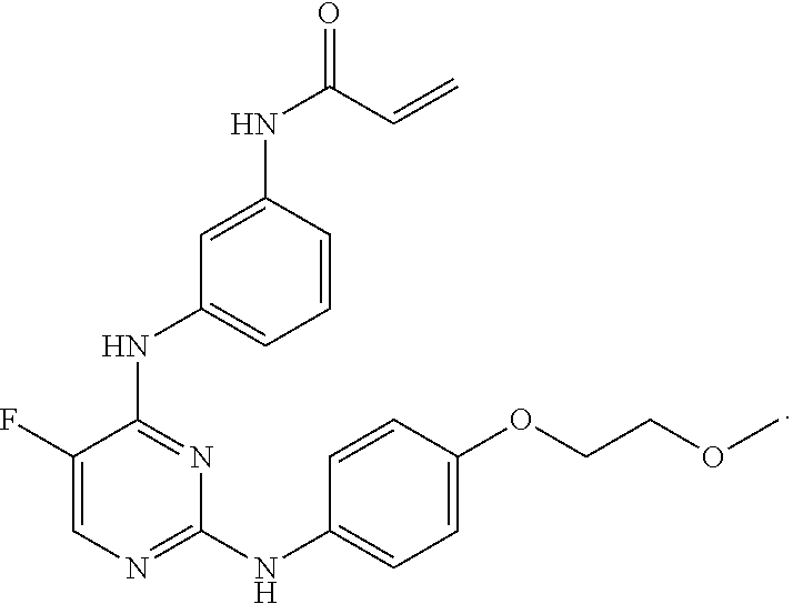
C1(F)=CN=C(NC2=CC=C(OCCOC)C=C2)N=C1NC1=CC=CC(NC(=O)C=C)=C1
